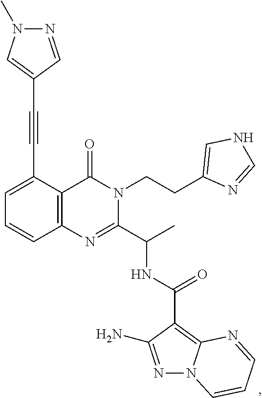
C1(C#CC2=CN(C)N=C2)=CC=CC2=C1C(=O)N(CCC1=CNC=N1)C(C(C)NC(=O)C1=C3N(N=C1N)C=CC=N3)=N2
